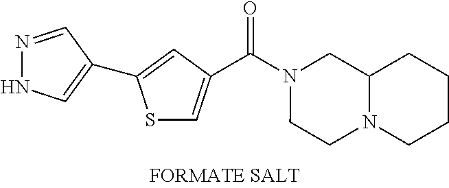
C(N1CCN2C(C1)CCCC2)(=O)C1=CSC(C2=CNN=C2)=C1
